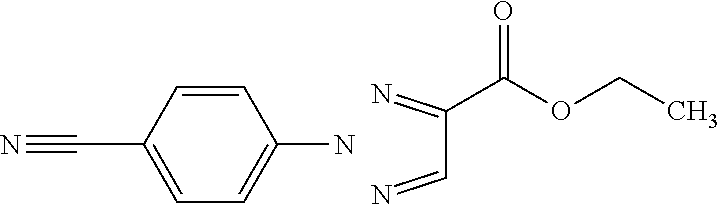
C1(C#N)=CC=C(N)C=C1.N=CC(=N)C(OCC)=O
